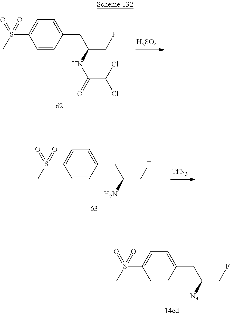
C1=C(S(C)(=O)=O)C=CC(CC(CF)[N3])=C1.[H2SO4].C1=C(S(C)(=O)=O)C=CC(CC(CF)NC(=O)C(Cl)Cl)=C1.[TfN3].C1=C(S(C)(=O)=O)C=CC(CC(CF)N)=C1
